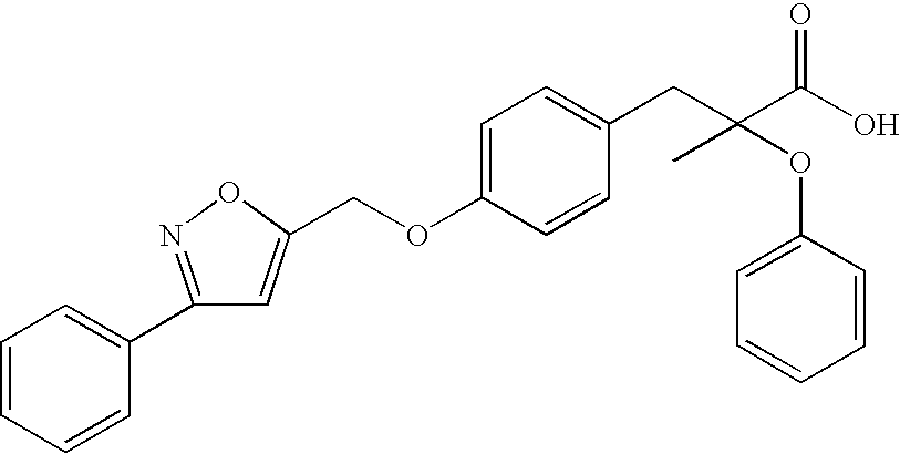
C(OC1=CC=C(CC(C(O)=O)(OC2=CC=CC=C2)C)C=C1)C1=CC(C2=CC=CC=C2)=NO1
